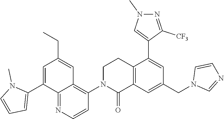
C1N(C2=C3C(=NC=C2)C(C2=CC=CN2C)=CC(CC)=C3)C(=O)C2=C(C1)C(C1=CN(C)N=C1[CF3])=CC(CN1C=NC=C1)=C2
